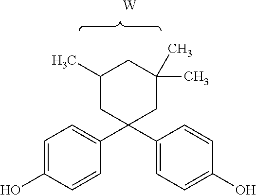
C1=C(O)C=CC(C2(C3=CC=C(O)C=C3)CC(C)CC(C)(C)C2)=C1.[W]
